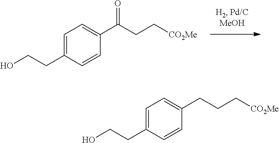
C1=C(CCO)C=CC(C(CC[CO2Me])=O)=C1.C1=C(CCO)C=CC(CCC[CO2Me])=C1
